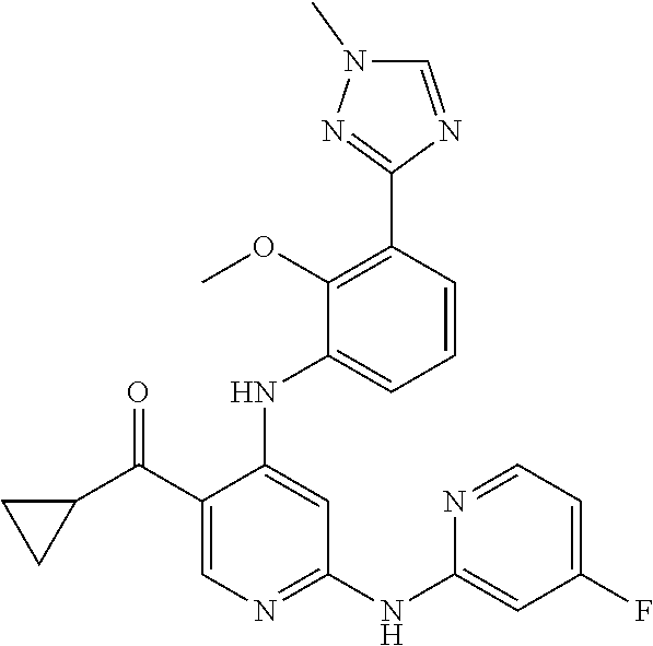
C1=CC(C2=NN(C)C=N2)=C(OC)C(NC2=CC(NC3=CC(F)=CC=N3)=NC=C2C(C2CC2)=O)=C1
